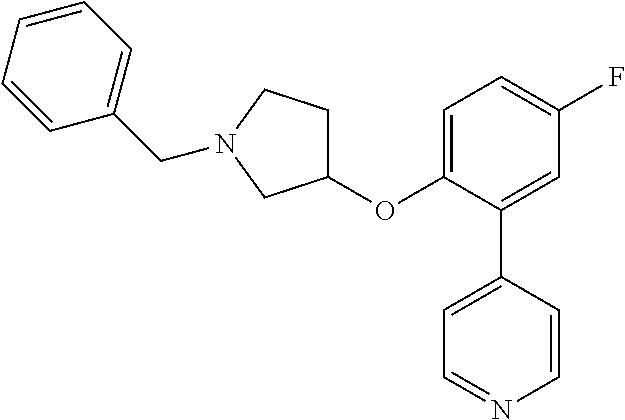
C1(OC2=CC=C(F)C=C2C2=CC=NC=C2)CCN(CC2=CC=CC=C2)C1
